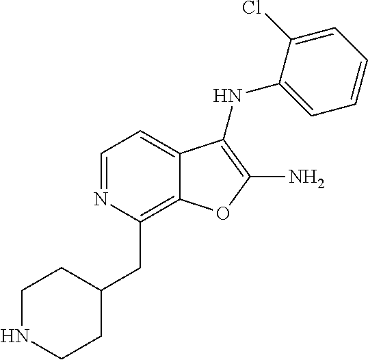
C1(CC2CCNCC2)=C2C(=CC=N1)C(NC1=CC=CC=C1Cl)=C(N)O2
